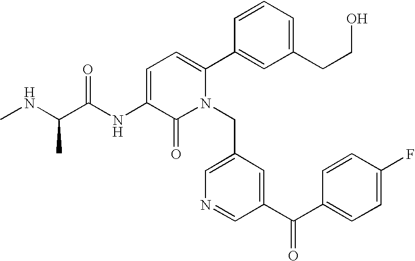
C1=C(NC(C(NC)C)=O)C(=O)N(CC2=CN=CC(C(C3=CC=C(F)C=C3)=O)=C2)C(C2=CC(CCO)=CC=C2)=C1
